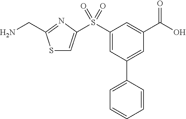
S1C=C(S(C2=CC(C3=CC=CC=C3)=CC(C(O)=O)=C2)(=O)=O)N=C1CN
